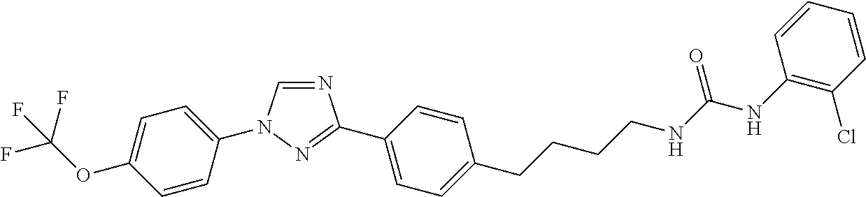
C1=C(OC(F)(F)F)C=CC(N2C=NC(C3=CC=C(CCCCNC(NC4=C(Cl)C=CC=C4)=O)C=C3)=N2)=C1
